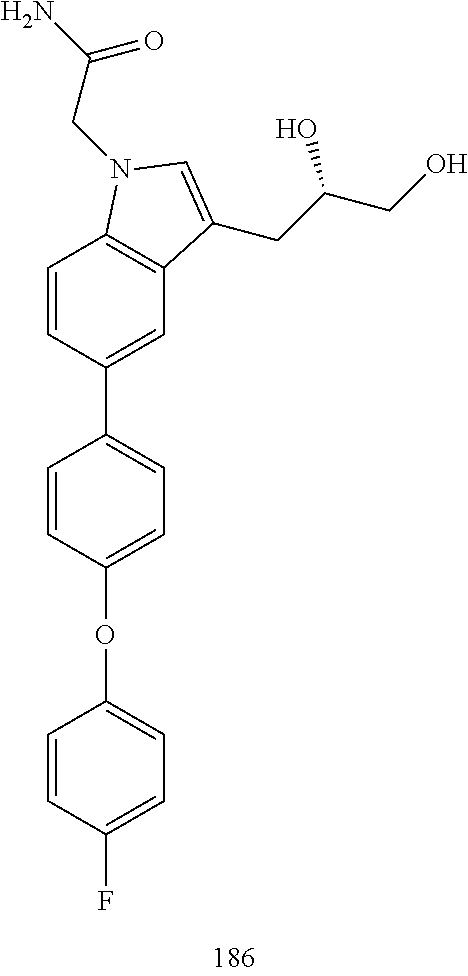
C1=CC(OC2=CC=C(F)C=C2)=CC=C1C1=CC2=C(C=C1)N(CC(N)=O)C=C2CC(CO)O
